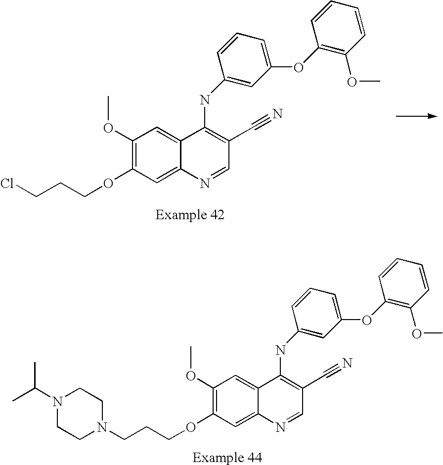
C1(OCCCCl)=C(OC)C=C2C(=C1)N=CC(C#N)=C2NC1=CC(OC2=C(OC)C=CC=C2)=CC=C1.C1(OCCCN2CCN(C(C)C)CC2)=C(OC)C=C2C(=C1)N=CC(C#N)=C2NC1=CC(OC2=C(OC)C=CC=C2)=CC=C1
